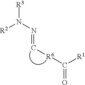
[R1]C(=O)[R6]C=NN([R3])[R2]
